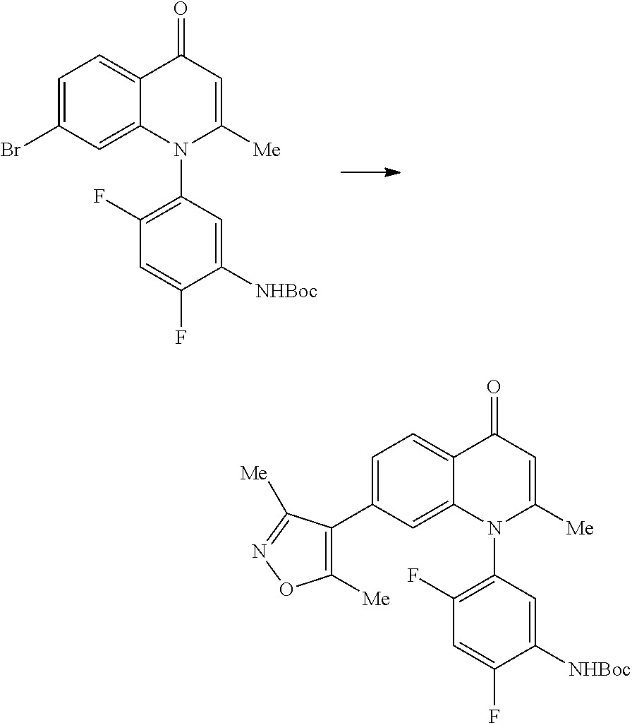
C1=C(Br)C=C2C(=C1)C(=O)C=C([Me])N2C1=C(F)C=C(F)C([NHBoc])=C1.C1=C(C2=C([Me])ON=C2[Me])C=C2C(=C1)C(=O)C=C([Me])N2C1=C(F)C=C(F)C([NHBoc])=C1
